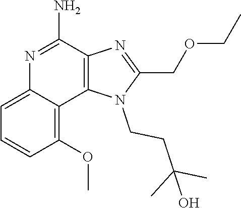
C1(OC)=C2C(=CC=C1)N=C(N)C1=C2N(CCC(C)(C)O)C(COCC)=N1
